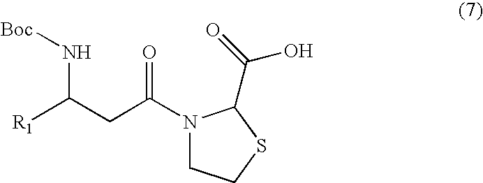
N1(C(CC([R1])N[Boc])=O)CCSC1C(=O)O
